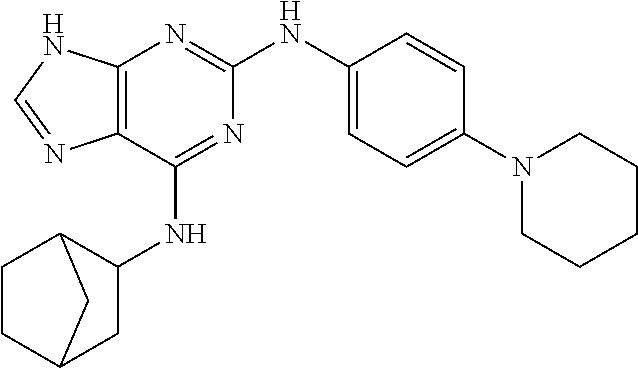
C12=C(C(NC3C4CCC(C3)C4)=NC(NC3=CC=C(N4CCCCC4)C=C3)=N1)N=CN2
